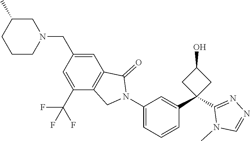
C1C(C)CCCN1CC1=CC2=C(C(C(F)(F)F)=C1)CN(C1=CC=CC(C3(C4=NN=CN4C)CC(O)C3)=C1)C2=O
